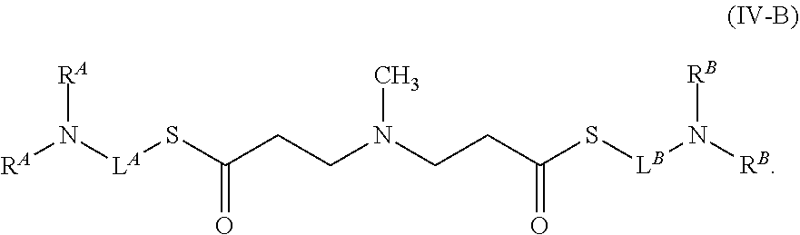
[RA]N([LA]SC(CCN(CCC(S[LB]N([RB])[RB])=O)C)=O)[RA]
